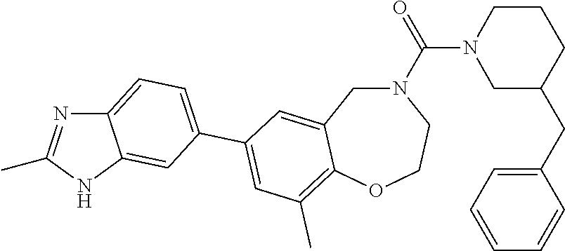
CC1=NC2=CC=C(C3=CC(C)=C4C(=C3)CN(C(=O)N3CC(CC5=CC=CC=C5)CCC3)CCO4)C=C2N1
